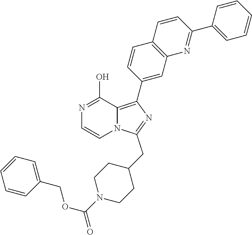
N1=C(O)C2=C(C3=CC4=C(C=C3)C=CC(C3=CC=CC=C3)=N4)N=C(CC3CCN(C(OCC4=CC=CC=C4)=O)CC3)N2C=C1
